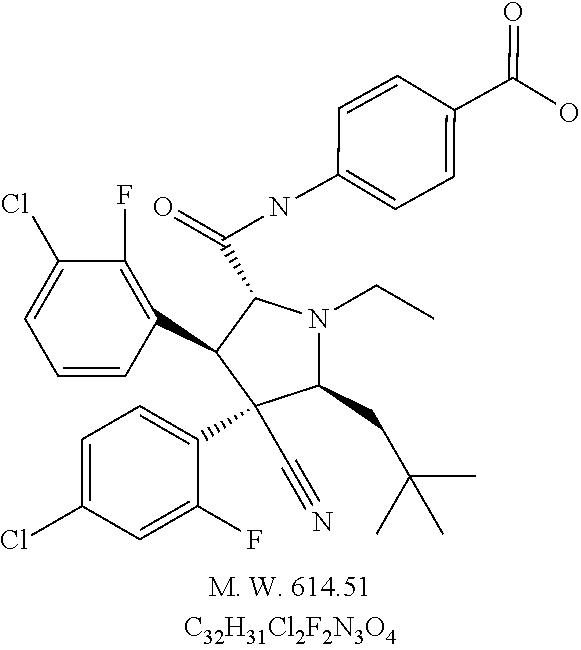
C1(CC(C)(C)C)N(CC)C(C(=O)NC2=CC=C(C(O)=O)C=C2)C(C2=C(F)C(Cl)=CC=C2)C1(C1=CC=C(Cl)C=C1F)C#N
